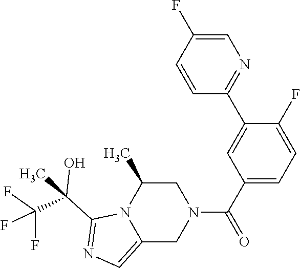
C12=CN=C(C(C)(C(F)(F)F)O)N1C(C)CN(C(C1=CC=C(F)C(C3=NC=C(F)C=C3)=C1)=O)C2
